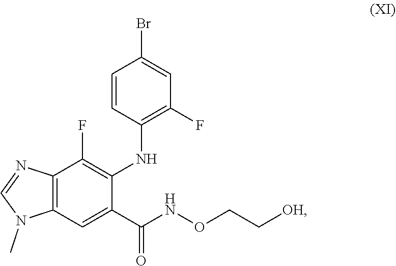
C1=NC2=C(N1C)C=C(C(=O)NOCC[OH])C(NC1=C(F)C=C(Br)C=C1)=C2F
